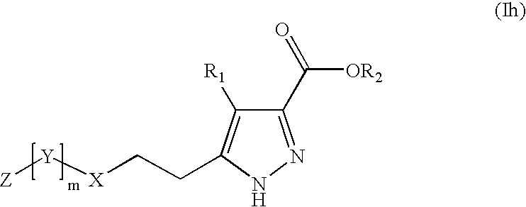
C1(C(=O)[OR2])=NNC(CC[X][Y][Z])=C1[R1]
